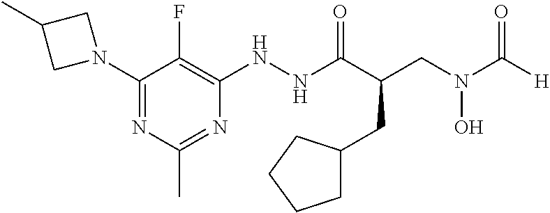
C1(N2CC(C)C2)=NC(C)=NC(NNC(=O)C(CN(O)C(=O)[H])CC2CCCC2)=C1F
